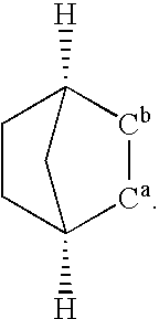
[Cb]1C2([H])CCC([H])([Ca]1)C2
